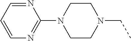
N1=CC=CN=C1N1CCN(CC)CC1
